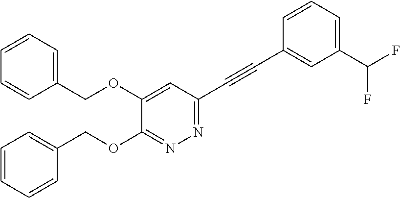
C1(COC2=CC(C#CC3=CC(C(F)F)=CC=C3)=NN=C2OCC2=CC=CC=C2)=CC=CC=C1
